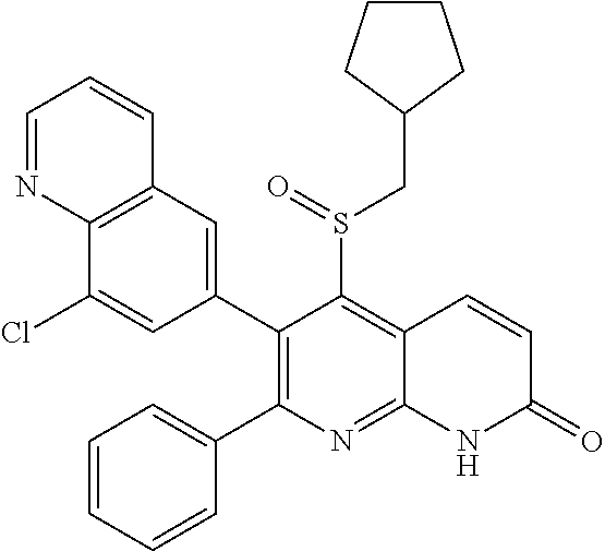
C12=C(C=C(C3=C(C4=CC=CC=C4)N=C4C(=C3S(=O)CC3CCCC3)C=CC(=O)N4)C=C1Cl)C=CC=N2
